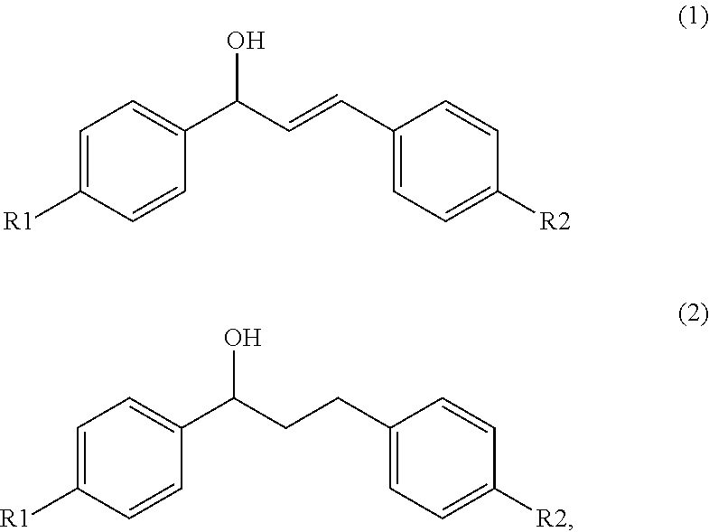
C1=C([R1])C=CC(C(C=CC2=CC=C([R2])C=C2)O)=C1.C1=C([R1])C=CC(C(CCC2=CC=C([R2])C=C2)O)=C1
